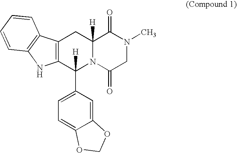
C12([H])N(C(=O)CN(C)C1=O)C(C1=CC=C3C(=C1)OCO3)([H])C1=C(C2)C2=C(N1)C=CC=C2
